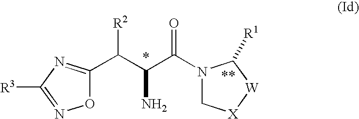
O1C(C(C(C(N2C[X][W]C2[R1])=O)N)[R2])=NC([R3])=N1
